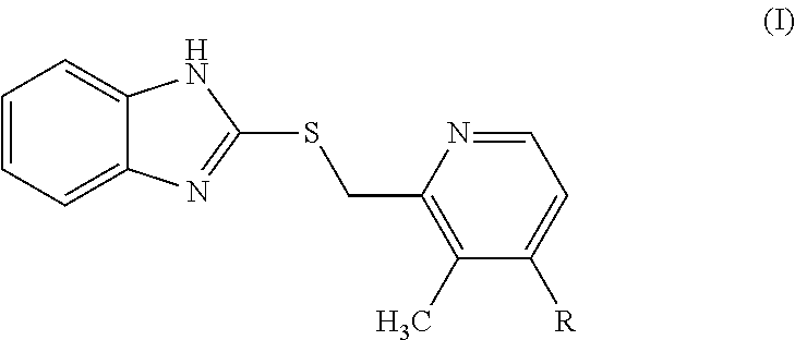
C1=CC=C2C(=C1)NC(SCC1=C(C)C([R])=CC=N1)=N2
